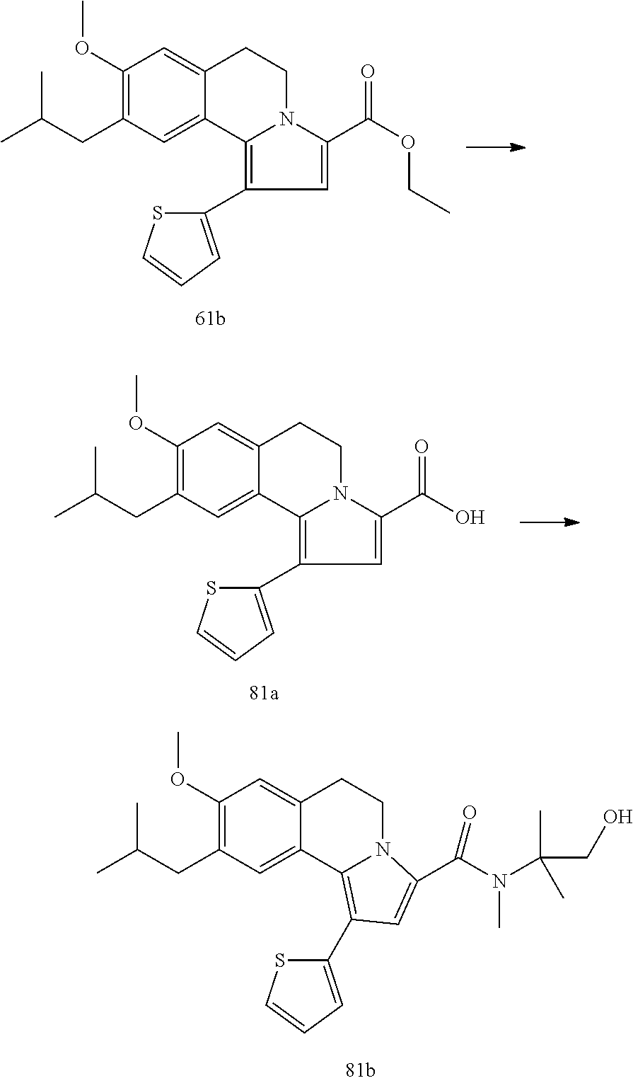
CC(CC1=C(OC)C=C2C(=C1)C1=C(C3=CC=CS3)C=C(C(OCC)=O)N1CC2)C.CC(CC1=C(OC)C=C2C(=C1)C1=C(C3=CC=CS3)C=C(C(O)=O)N1CC2)C.CC(CC1=C(OC)C=C2C(=C1)C1=C(C3=CC=CS3)C=C(C(N(C)C(CO)(C)C)=O)N1CC2)C
